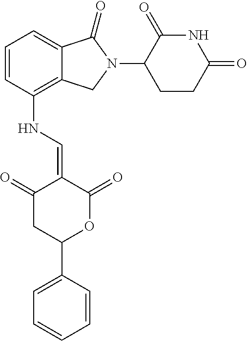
C12=C(NC=C3C(=O)CC(C4=CC=CC=C4)OC3=O)C=CC=C1C(=O)N(C1C(=O)NC(=O)CC1)C2
